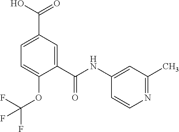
C1=C(C(=O)O)C=C(C(NC2=CC(C)=NC=C2)=O)C(OC(F)(F)F)=C1
